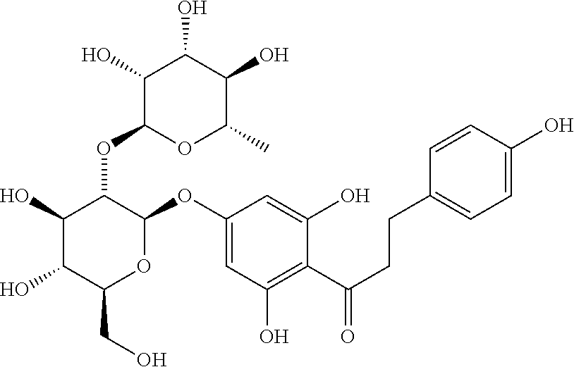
C1(O)C(OC2C(O)C(O)C(CO)OC2OC2=CC(O)=C(C(CCC3=CC=C(O)C=C3)=O)C(O)=C2)OC(C)C(O)C1O
